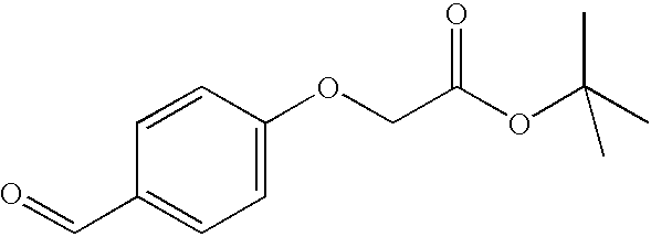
C1=C(OCC(OC(C)(C)C)=O)C=CC(C=O)=C1
